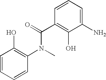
N(C(=O)C1=C(O)C(N)=CC=C1)(C)C1=C(O)C=CC=C1
